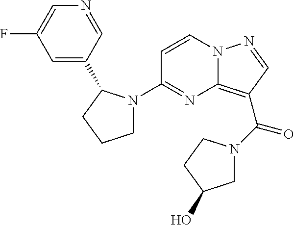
FC1=CN=CC(C2N(C3=NC4=C(C(N5CC(O)CC5)=O)C=NN4C=C3)CCC2)=C1
